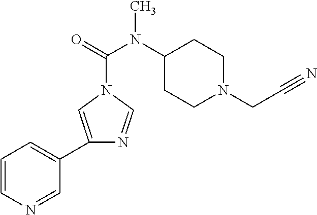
C1=CN=CC(C2=CN(C(=O)N(C3CCN(CC#N)CC3)C)C=N2)=C1
